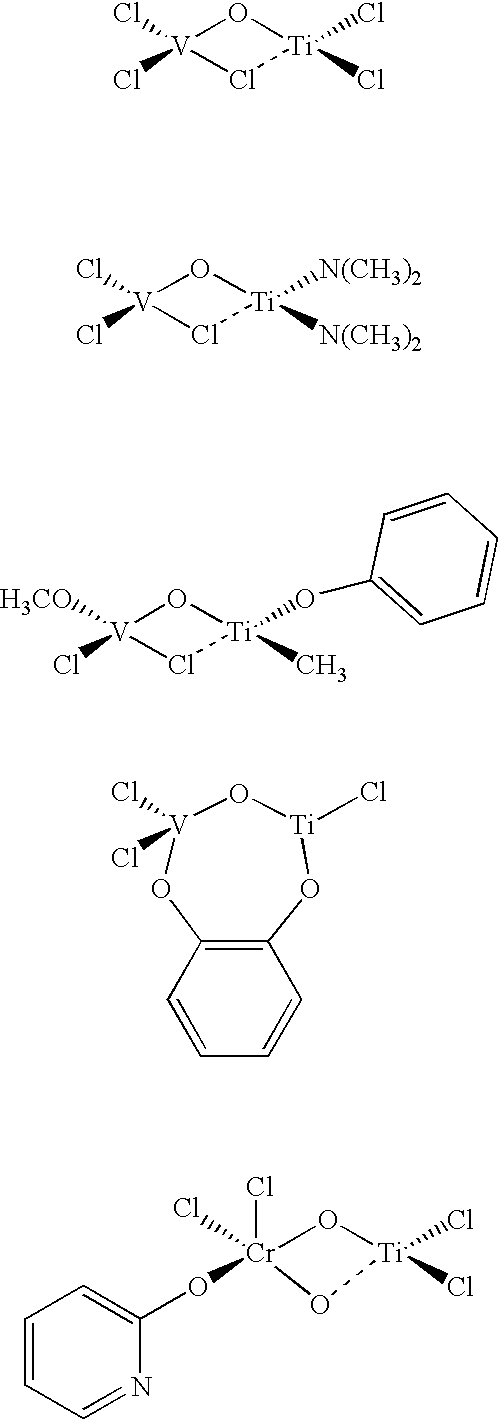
[V]1(Cl)(Cl)O[Ti]([N(CH3)2])([N(CH3)2])Cl1.[V]1(Cl)([H3CO])O[Ti](C)(OC2=CC=CC=C2)Cl1.[V]1(Cl)(Cl)OC2=C(O[Ti](Cl)O1)C=CC=C2.C1=CC=NC(O[Cr]2(Cl)(Cl)O[Ti](Cl)(Cl)O2)=C1.[V]1(Cl)(Cl)O[Ti](Cl)(Cl)Cl1
